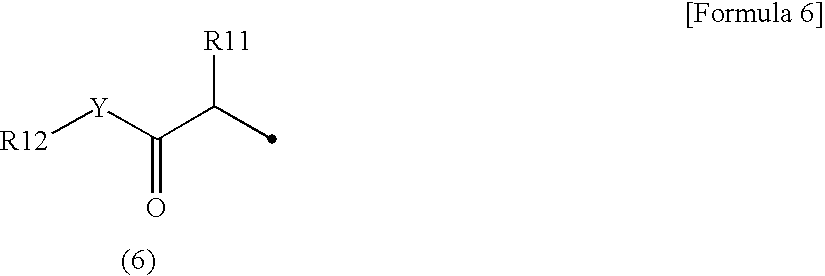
[R12][Y]C(C([R11])C)=O
